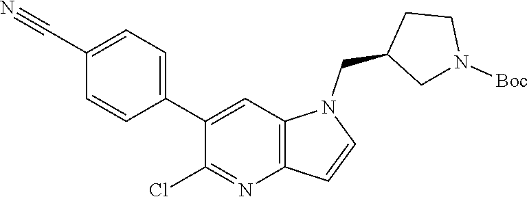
C1=C(C#N)C=CC(C2=CC3=C(N=C2Cl)C=CN3CC2CN([Boc])CC2)=C1
